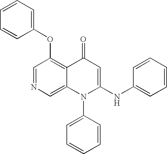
C1=NC=C2C(=C1OC1=CC=CC=C1)C(=O)C=C(NC1=CC=CC=C1)N2C1=CC=CC=C1
